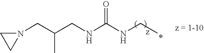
N1(CC(CNC(NCC)=O)C)CC1
